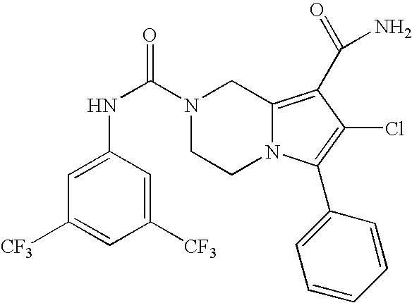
C(N1CCN2C(=C(C(N)=O)C(Cl)=C2C2=CC=CC=C2)C1)(=O)NC1=CC([CF3])=CC([CF3])=C1
